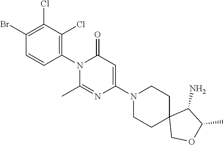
C1(Br)=C(Cl)C(Cl)=C(N2C(C)=NC(N3CCC4(CC3)COC(C)C4N)=CC2=O)C=C1
